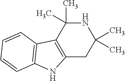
N1C(C)(C)C2=C(CC1(C)C)NC1=C2C=CC=C1
